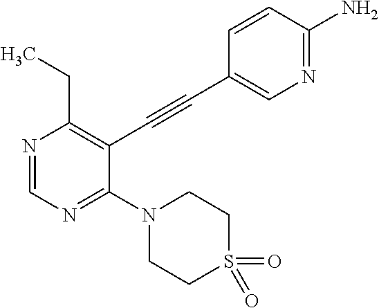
N1=CN=C(N2CCS(=O)(=O)CC2)C(C#CC2=CN=C(N)C=C2)=C1CC
